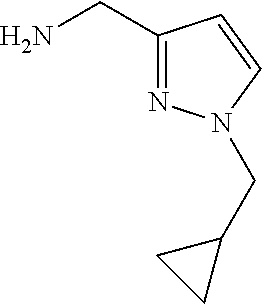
NCC1=NN(CC2CC2)C=C1
